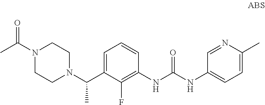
CC(N1CCN(C(C2=CC=CC(NC(NC3=CC=C(C)N=C3)=O)=C2F)C)CC1)=O
